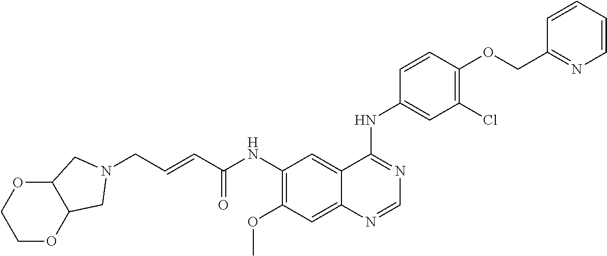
C(NC1=C(OC)C=C2C(=C1)C(NC1=CC(Cl)=C(OCC3=NC=CC=C3)C=C1)=NC=N2)(=O)C=CCN1CC2OCCOC2C1
